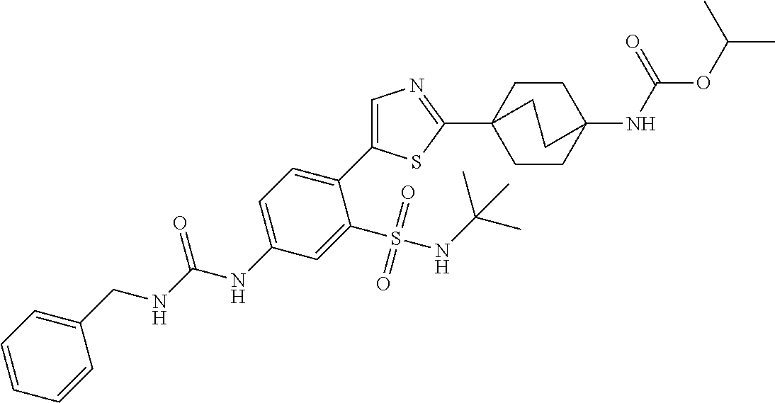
C1=CC=CC(CNC(NC2=CC=C(C3=CN=C(C45CCC(NC(OC(C)C)=O)(CC4)CC5)S3)C(S(NC(C)(C)C)(=O)=O)=C2)=O)=C1
